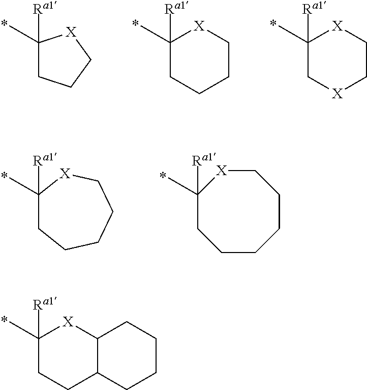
C1([Ra1])(C)CCC2C([X]1)CCCC2.C1([Ra1])(C)CCC[X]1.C1([Ra1])(C)CCCC[X]1.C1([Ra1])(C)C[X]CC[X]1.C1([Ra1])(C)CCCCC[X]1.C1([Ra1])(C)CCCCCC[X]1
